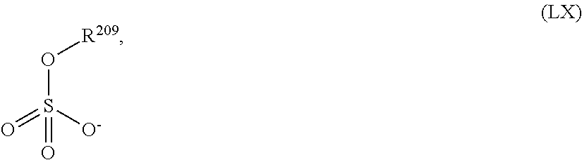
O(S([O-])(=O)=O)[R209]
